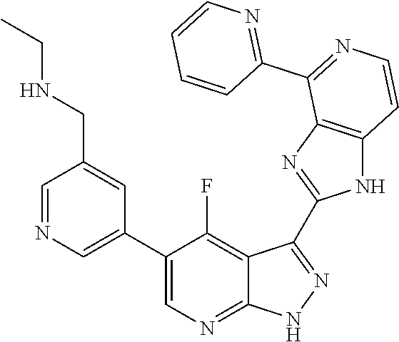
C1=NC=C(C2=CN=C3C(=C2F)C(C2=NC4=C(N2)C=CN=C4C2=NC=CC=C2)=N[N H]3)C=C1CNCC
